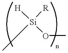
[Si]([R])([H])(OC)C
